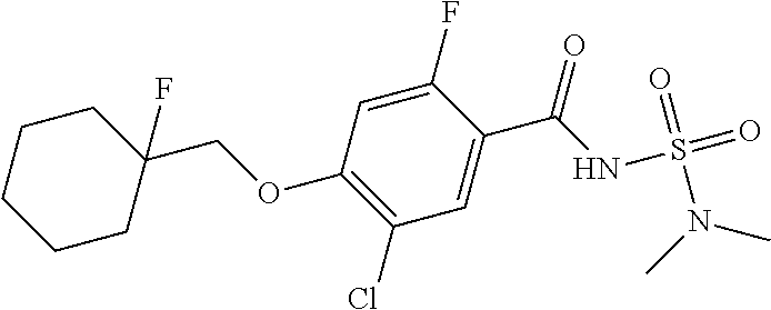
C1(F)=CC(OCC2(F)CCCCC2)=C(Cl)C=C1C(NS(=O)(=O)N(C)C)=O
